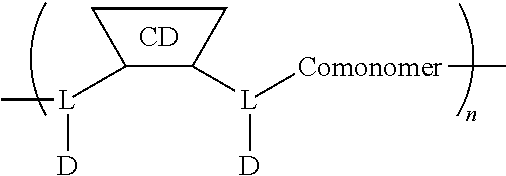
[L]([D])(C)C1C([L]([D])[Comonomer]C)CC1.[CD]
